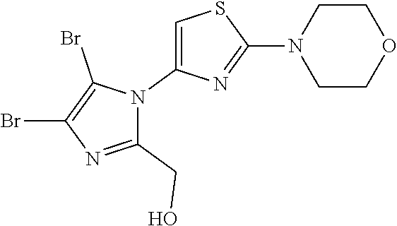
C1(CO)=NC(Br)=C(Br)N1C1=CSC(N2CCOCC2)=N1
